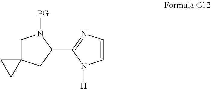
C1C2(CC(C3=NC=CN3[H])N1[PG])CC2
